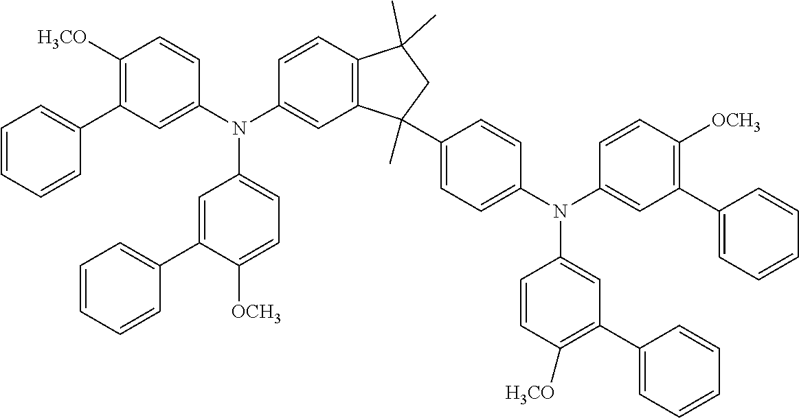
C1=CC=CC(C2=C([H3CO])C=CC(N(C3=CC4=C(C=C3)C(C)(C)CC4(C3=CC=C(N(C4=CC(C5=CC=CC=C5)=C([OCH3])C=C4)C4=CC(C5=CC=CC=C5)=C([H3CO])C=C4)C=C3)C)C3=CC=C([OCH3])C(C4=CC=CC=C4)=C3)=C2)=C1
